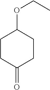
C1CC(=O)CCC1OCC
